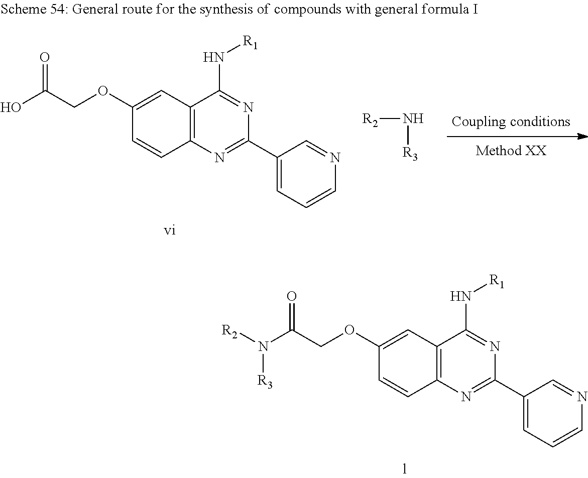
C1(C2=CC=CN=C2)=NC2=C(C=C(OCC(O)=O)C=C2)C(N[R1])=N1.[R2]N[R3].C1(C2=CC=CN=C2)=NC2=C(C=C(OCC(N([R2])[R3])=O)C=C2)C(N[R1])=N1
